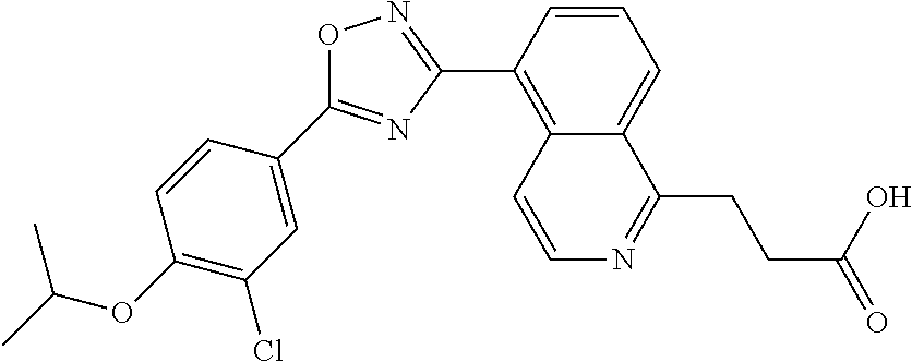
C1=CC(C2=NOC(C3=CC(Cl)=C(OC(C)C)C=C3)=N2)=C2C(=C1)C(CCC(=O)O)=NC=C2
